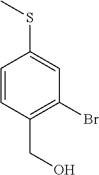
C(C1=C(Br)C=C(SC)C=C1)O
